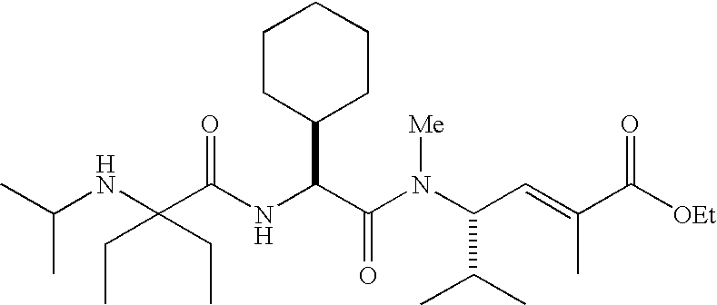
N(C(C(N(C(C(C)C)C=C(C)C([OEt])=O)[Me])=O)C1CCCCC1)C(C(NC(C)C)(CC)CC)=O
